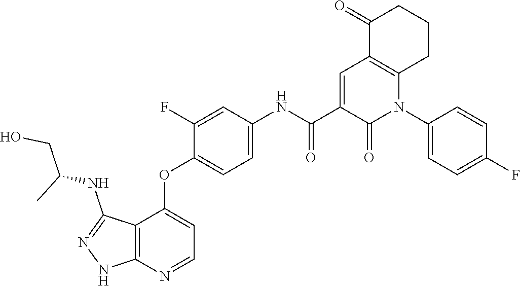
C1=C(F)C(OC2=CC=NC3=C2C(NC(CO)C)=NN3)=CC=C1NC(C1=CC2=C(N(C3=CC=C(F)C=C3)C1=O)CCCC2=O)=O
